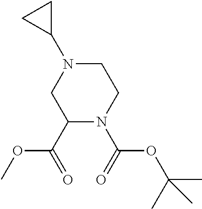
O=C(C1N(C(=O)OC(C)(C)C)CCN(C2CC2)C1)OC
